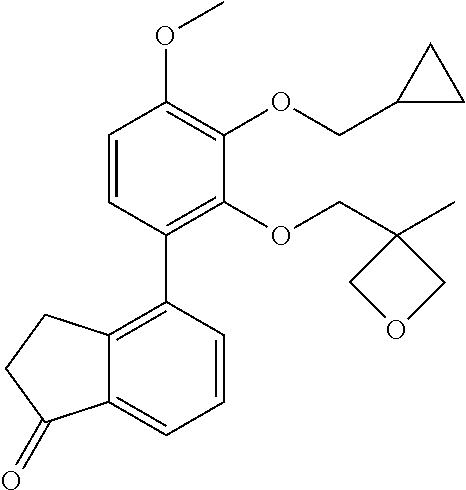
C1=CC(C2=C3C(=CC=C2)C(=O)CC3)=C(OCC2(C)COC2)C(OCC2CC2)=C1OC
